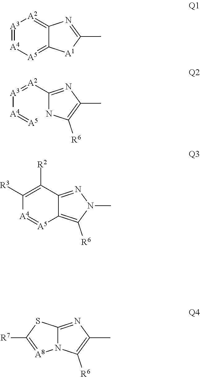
[A3]([A4]=[A5])=[A2]C1=NC(C)=C([R6])N1.[A3]1=[A4][A5]=C2C(=[A2]1)N=C(C)[A1]2.C1([R3])=C([R2])C2=NN(C)C([R6])=C2[A5]=[A4]1.N12C(=NC(C)=C1[R6])SC([R7])=[A8]2
